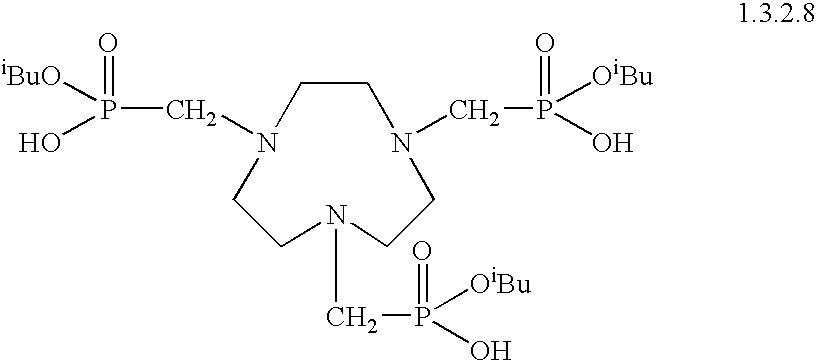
C1CN(CP(=O)([OiBu])O)CCN(CP(=O)(O)[OiBu])CCN1CP(O)([iBuO])=O
